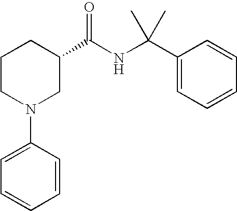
C1(N2CC(C(NC(C3=CC=CC=C3)(C)C)=O)CCC2)=CC=CC=C1
